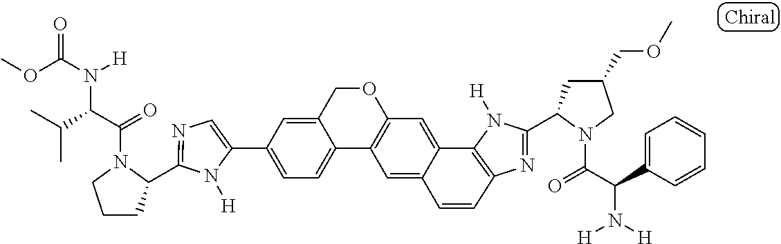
C1(C2=CC=C3C(=C2)COC2=C3C=C3C(=C2)C2=C(N=C(C4CC(COC)CN4C(=O)C(C4=CC=CC=C4)N([H])[H])N2[H])C=C3)=CN=C(C2CCCN2C(=O)C(C(C)C)N([H])C(OC)=O)N1[H]
